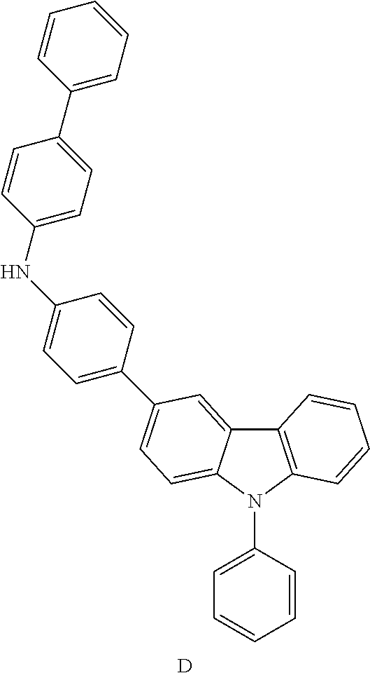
[D].C1=C(C2=CC=C3C(=C2)C2=C(N3C3=CC=CC=C3)C=CC=C2)C=CC(NC2=CC=C(C3=CC=CC=C3)C=C2)=C1
